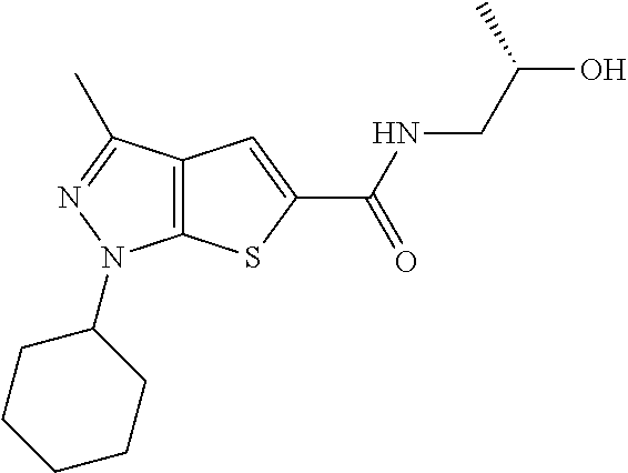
C12=C(C(C)=NN1C1CCCCC1)C=C(C(NCC(O)C)=O)S2
